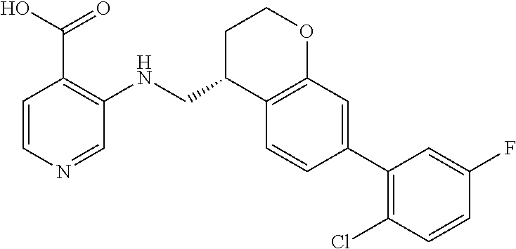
C1=CN=CC(NCC2C3=C(OCC2)C=C(C2=C(Cl)C=CC(F)=C2)C=C3)=C1C(O)=O
